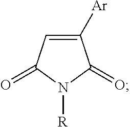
C1([Ar])=CC(=O)N([R])C1=O
